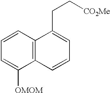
C1=CC=C([OMOM])C2=C1C(CC[CO2Me])=CC=C2
